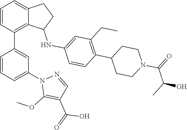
C1=CC(C2=CC(N3C(OC)=C(C(=O)O)C=N3)=CC=C2)=C2C(=C1)CCC2NC1=CC(CC)=C(C2CCN(C(=O)C(C)O)CC2)C=C1
